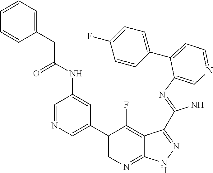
C1=NC=C(C2=CN=C3C(=C2F)C(C2=NC4=C(N2)N=CC=C4C2=CC=C(F)C=C2)=NN3)C=C1NC(CC1=CC=CC=C1)=O
